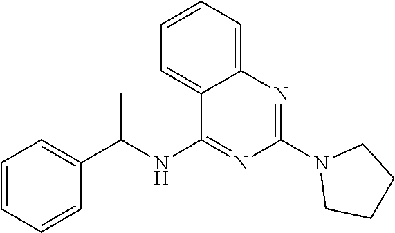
C1=CC=CC(C(NC2=NC(N3CCCC3)=NC3=CC=CC=C23)C)=C1
